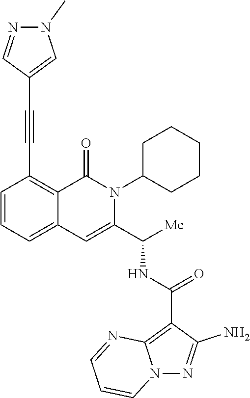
C1=CC=C2C(=C1C#CC1=CN(C)N=C1)C(=O)N(C1CCCCC1)C(C([Me])NC(=O)C1=C3N(N=C1N)C=CC=N3)=C2
